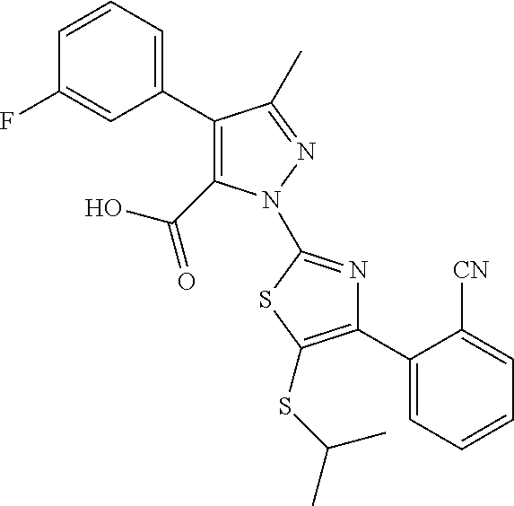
C1(C2=CC=CC(F)=C2)=C(C(=O)O)N(C2=NC(C3=CC=CC=C3[CN])=C(SC(C)C)S2)N=C1C
